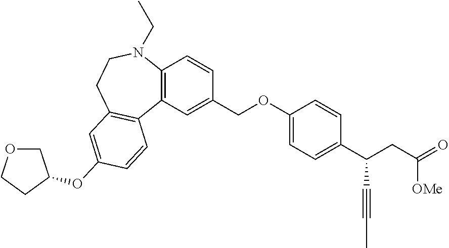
C1(COC2=CC=C(C(CC(=O)[OMe])C#CC)C=C2)=CC2=C(C=C1)N(CC)CCC1=C2C=CC(OC2COCC2)=C1
